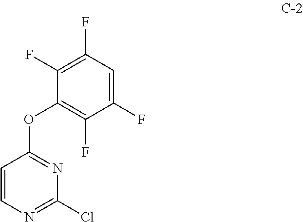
C1=CN=C(Cl)N=C1OC1=C(F)C(F)=CC(F)=C1F
